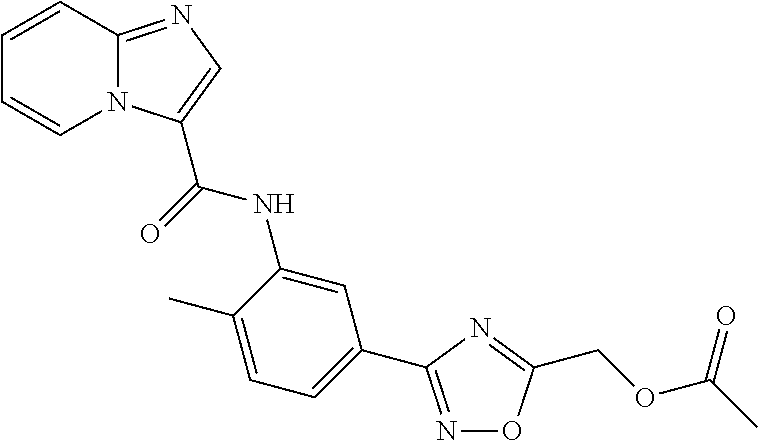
C12=NC=C(C(NC3=CC(C4=NOC(COC(C)=O)=N4)=CC=C3C)=O)N1C=CC=C2
